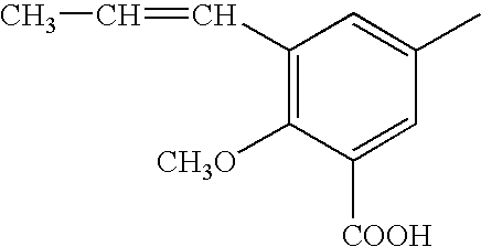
C1([CH3O])=C(C=CC)C=C(C)C=C1[COOH]
